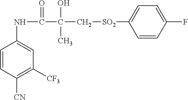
C1=CC([CN])=C([CF3])C=C1NC(C(O)(C[SO2]C1=CC=C(F)C=C1)C)=O
